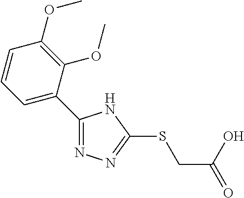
C1(C2=CC=CC(OC)=C2OC)=NN=C(SCC(O)=O)N1
